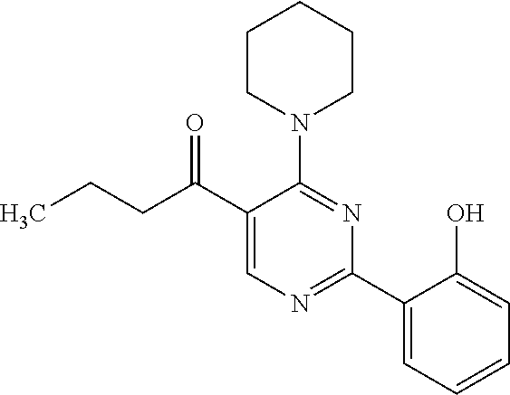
C1(C(CCC)=O)=CN=C(C2=CC=CC=C2O)N=C1N1CCCCC1
